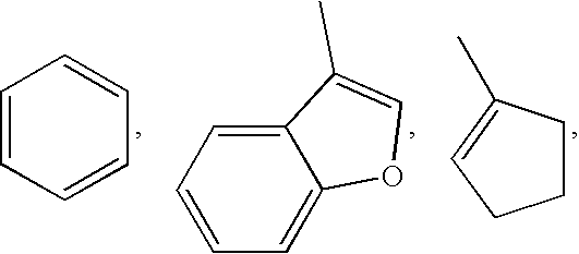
C1=CC=CC=C1.C1=CC=C2C(=C1)C(C)=CO2.C1CCC=C1C
